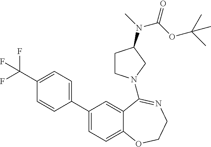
C1(C(F)(F)F)=CC=C(C2=CC=C3C(=C2)C(N2CCC(N(C(OC(C)(C)C)=O)C)C2)=NCCO3)C=C1
